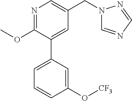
C1(OC)=NC=C(CN2C=NC=N2)C=C1C1=CC=CC(O[CF3])=C1
